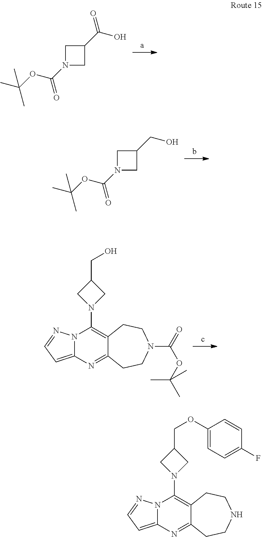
C1(CO)CN(C2=C3C(=NC4=CC=NN24)CCN(C(OC(C)(C)C)=O)CC3)C1.C1(COC2=CC=C(F)C=C2)CN(C2=C3C(=NC4=CC=NN24)CCNCC3)C1.C1N(C(=O)OC(C)(C)C)CC1C(=O)O.C1N(C(=O)OC(C)(C)C)CC1CO
